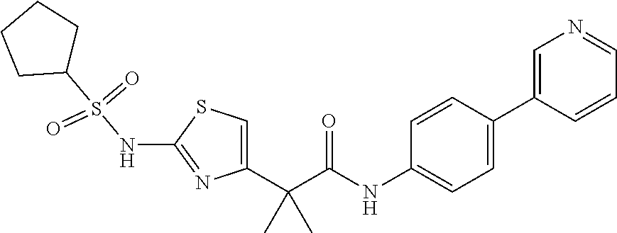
C1=C(C(C(NC2=CC=C(C3=CN=CC=C3)C=C2)=O)(C)C)N=C(NS(C2CCCC2)(=O)=O)S1
